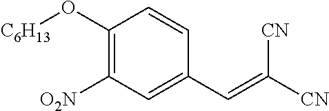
C1(O[C6H13])=C([O2N])C=C(C=C([CN])[CN])C=C1
